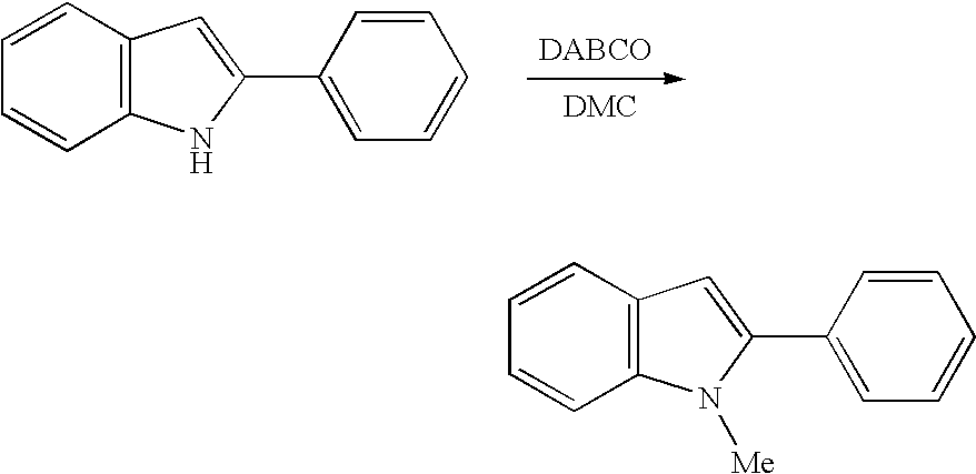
C12=C(C=CC=C1)C=C(C1=CC=CC=C1)N2.C12=C(C=CC=C1)C=C(C1=CC=CC=C1)N2[Me]
